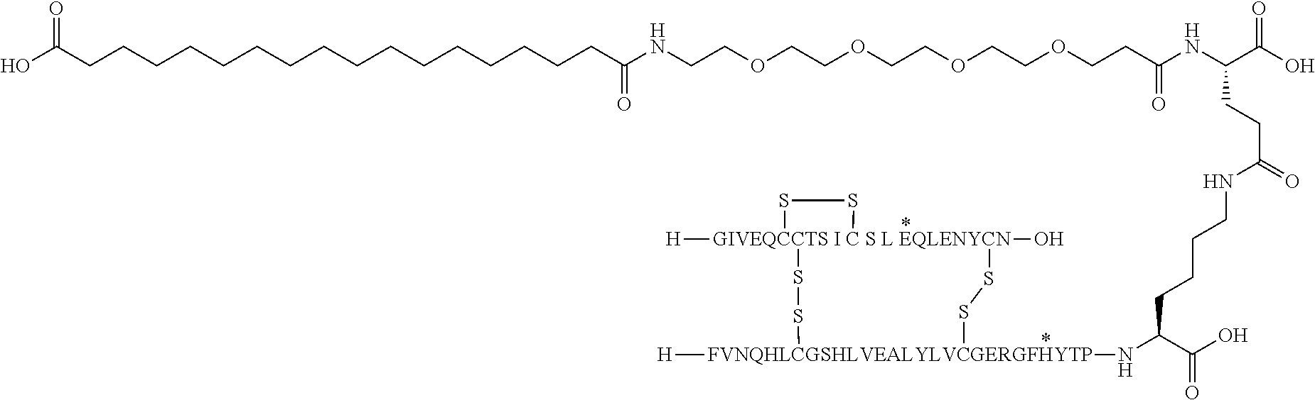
[GIVEQCCTS I C S L EQLENYCN]12([H])(O)(SS[FVNQHLCGSHLVEALYLVCGERGFHYTP]([H])(NC(C(O)=O)CCCCNC(CCC(NC(CCOCCOCCOCCOCCNC(CCCCCCCCCCCCCCCCC(O)=O)=O)=O)C(O)=O)=O)SS1)SS2
